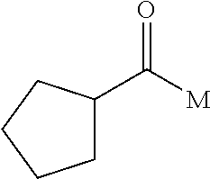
C1C(C(=O)[M])CCC1
